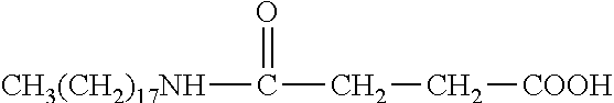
[CH3(CH2)17NH]C(=O)CC[COOH]
